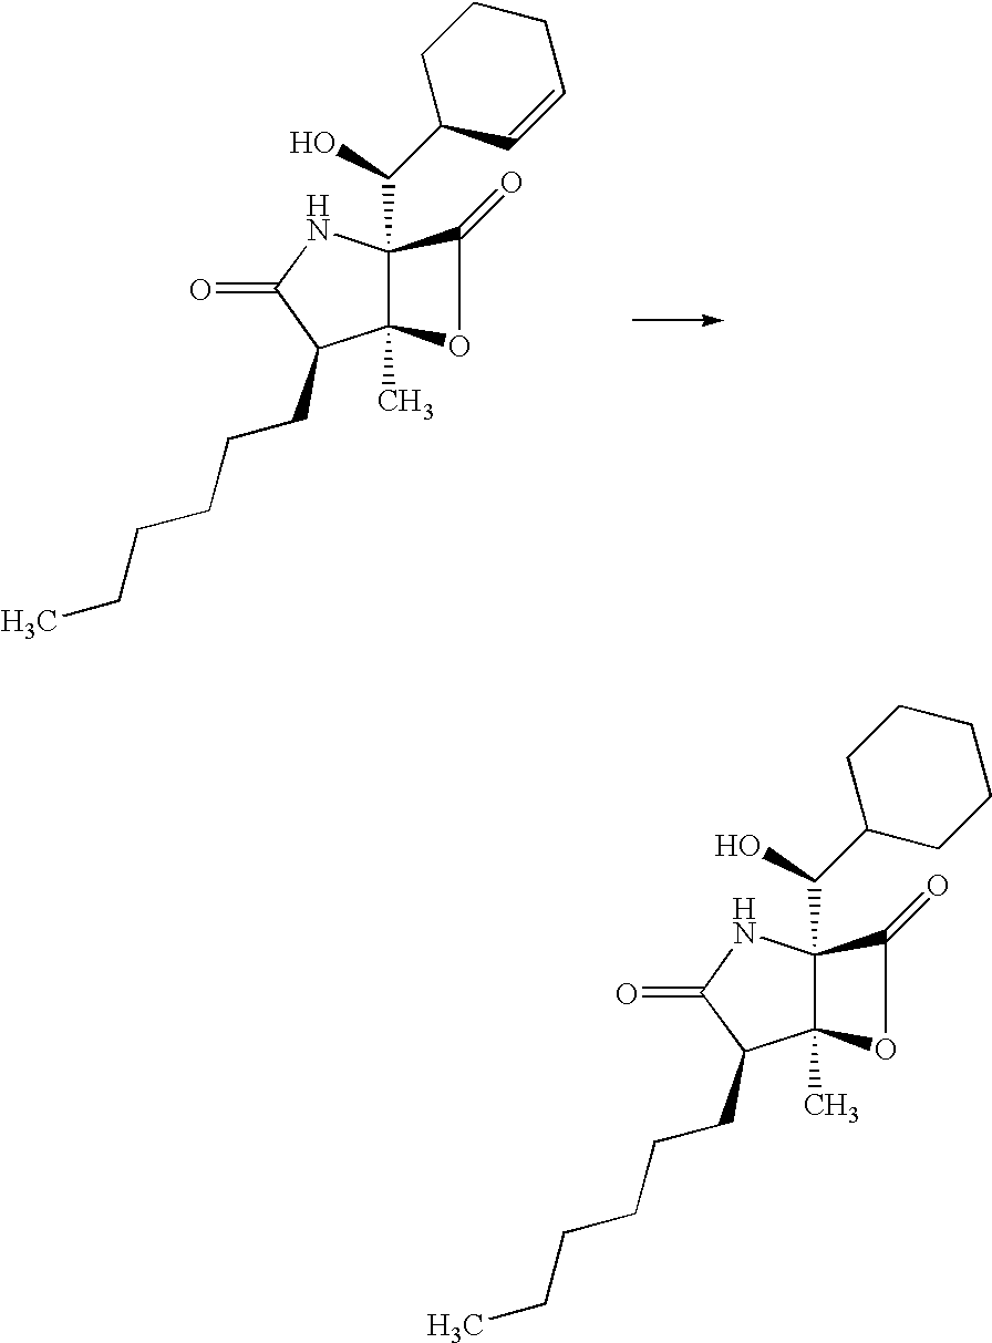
C12(C)C(C(O)C3C=CCCC3)(NC(=O)C1CCCCCC)C(=O)O2.C12(C)C(C(O)C3CCCCC3)(NC(=O)C1CCCCCC)C(=O)O2
